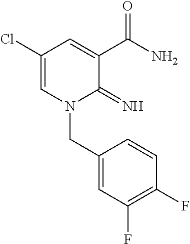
C1(Cl)=CN(CC2=CC(F)=C(F)C=C2)C(=N)C(C(N)=O)=C1
